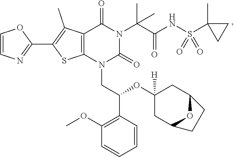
C12=C(N(CC(OC3([H])CC4OC(C3)CC4)C3=C(OC)C=CC=C3)C(=O)N(C(C(=O)NS(C3(C)CC3)(=O)=O)(C)C)C1=O)SC(C1=NC=CO1)=C2C
